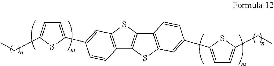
C12=C(SC3=C1SC1=C3C=CC(C3=CC=C(CC)S3)=C1)C=C(C1=CC=C(CC)S1)C=C2
